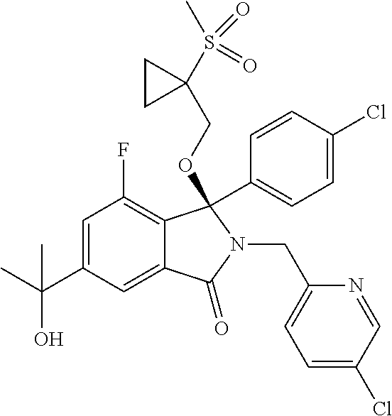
C1=C(C(C)(O)C)C=C2C(=C1F)C(OCC1(S(C)(=O)=O)CC1)(C1=CC=C(Cl)C=C1)N(CC1=CC=C(Cl)C=N1)C2=O
